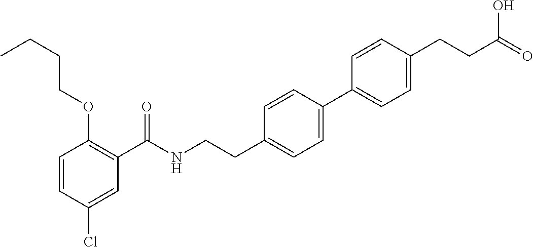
C1=CC(Cl)=CC(C(NCCC2=CC=C(C3=CC=C(CCC(=O)O)C=C3)C=C2)=O)=C1OCCCC
